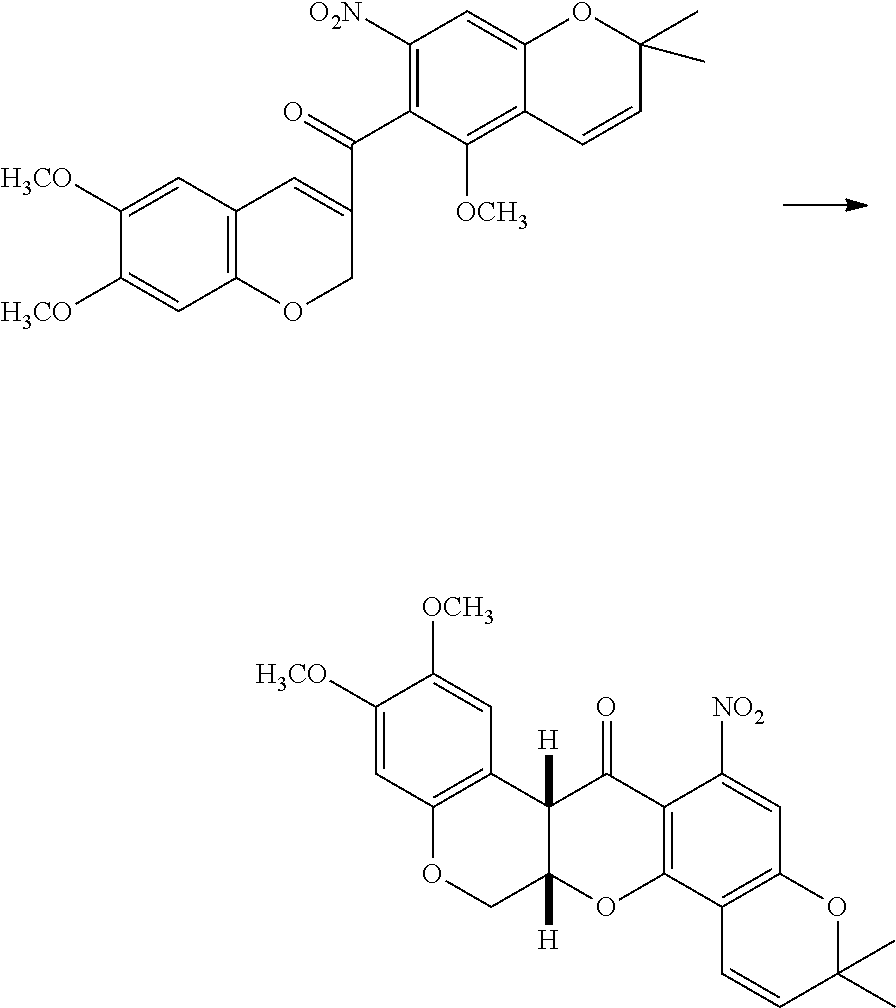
C1([H3CO])=CC2=C(C=C1[H3CO])C=C(C(C1=C([O2N])C=C3C(=C1[OCH3])C=CC(C)(C)O3)=O)CO2.O1CC2([H])C([H])(C3=C1C=C([H3CO])C([OCH3])=C3)C(=O)C1=C(O2)C2=C(C=C1[NO2])OC(C)(C)C=C2
